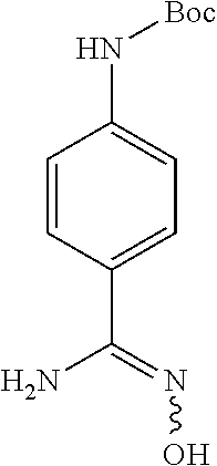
C1(C(N)=NO)=CC=C(N[Boc])C=C1
